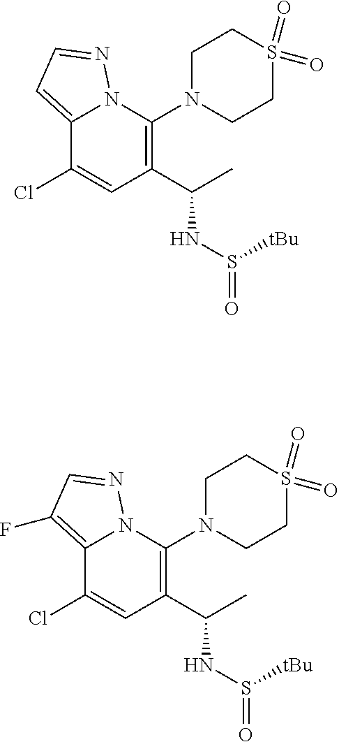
C12=CC=NN1C(N1CCS(=O)(=O)CC1)=C(C(NS(=O)[tBu])C)C=C2Cl.C12=C(F)C=NN1C(N1CCS(=O)(=O)CC1)=C(C(NS(=O)[tBu])C)C=C2Cl
